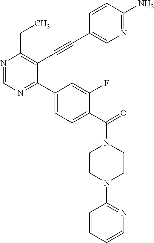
N1=CN=C(C2=CC=C(C(=O)N3CCN(C4=NC=CC=C4)CC3)C(F)=C2)C(C#CC2=CN=C(N)C=C2)=C1CC
